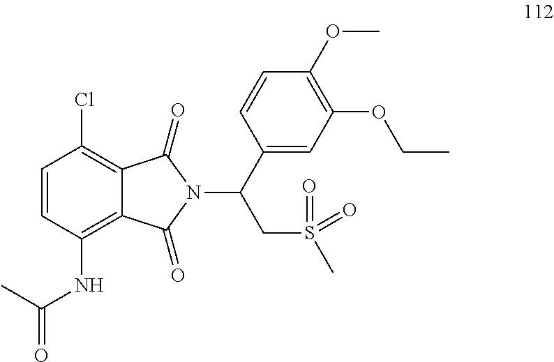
C1=CC(NC(=O)C)=C2C(=C1Cl)C(=O)N(C(C1=CC(OCC)=C(OC)C=C1)CS(C)(=O)=O)C2=O
